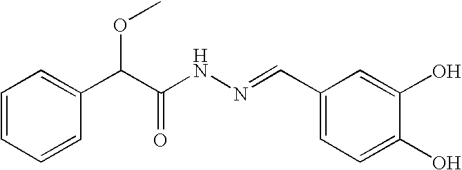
C1=CC=CC(C(C(NN=CC2=CC=C(O)C(O)=C2)=O)OC)=C1
